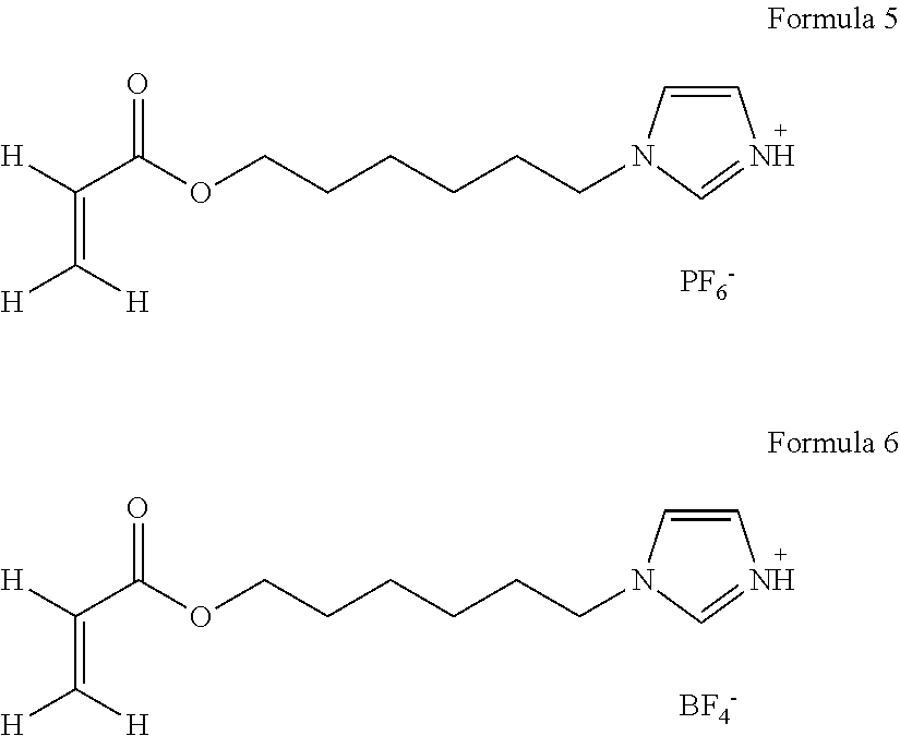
C1=CN(CCCCCCOC(C([H])=C([H])[H])=O)C=N1.[PF6-].C1=CN(CCCCCCOC(C([H])=C([H])[H])=O)C=N1.[BF4-]
